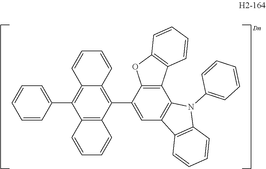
C1=CC(C2=C3C(=C(C4=CC5=C(C6=C4OC4=C6C=CC=C4)N(C4=CC=CC=C4)C4=C5C=CC=C4)C4=C2C=CC=C4)C=CC=C3)=CC=C1
